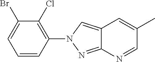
N1(C2=C(Cl)C(Br)=CC=C2)N=C2N=CC(C)=CC2=C1
